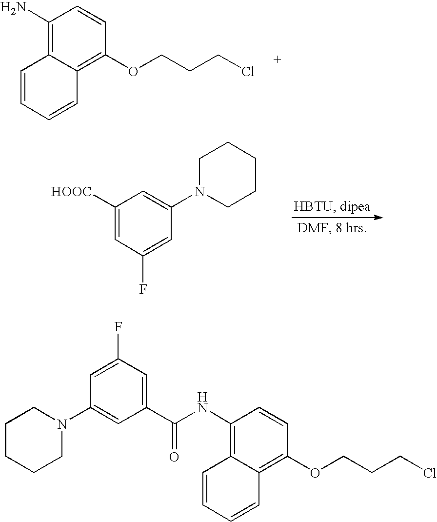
C1(N)=C2C(=C(OCCCCl)C=C1)C=CC=C2.C1([HOOC])=CC(F)=CC(N2CCCCC2)=C1.C1(NC(C2=CC(F)=CC(N3CCCCC3)=C2)=O)=C2C(=C(OCCCCl)C=C1)C=CC=C2
